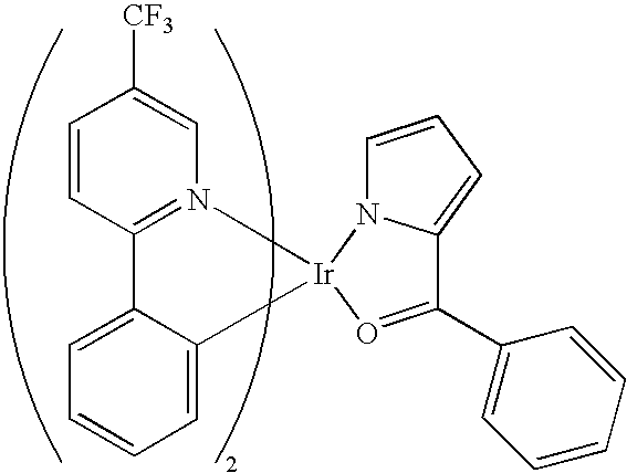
C1=C2C(=CC=C1)C1=N(C=C([CF3])C=C1)[Ir]21N2C=CC=C2C(C2=CC=CC=C2)=O1
